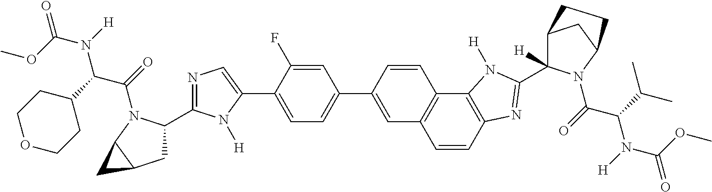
C1=CC2=C(C3=C1C=C(C1=CC=C(C4=CN=C(C5CC6C(N5C(=O)C(C5CCOCC5)N([H])C(OC)=O)C6)N4[H])C(F)=C1)C=C3)N([H])C(C1([H])C3CC(N1C(=O)C(C(C)C)N([H])C(OC)=O)CC3)=N2
